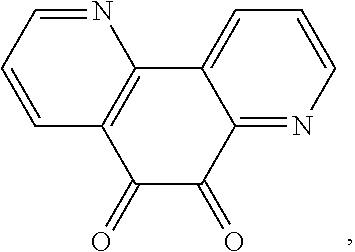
C12=C(N=CC=C1)C1=CC=CN=C1C(=O)C2=O
